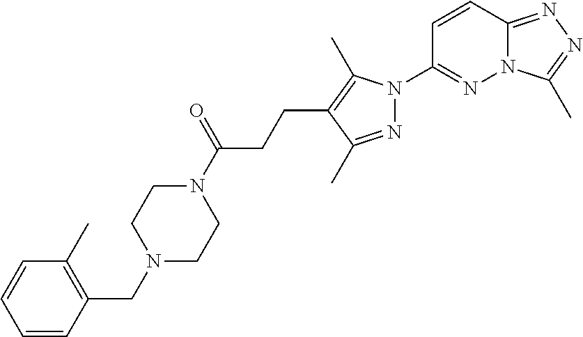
N12C(=NN=C1C)C=CC(N1N=C(C)C(CCC(N3CCN(CC4=C(C)C=CC=C4)CC3)=O)=C1C)=N2
